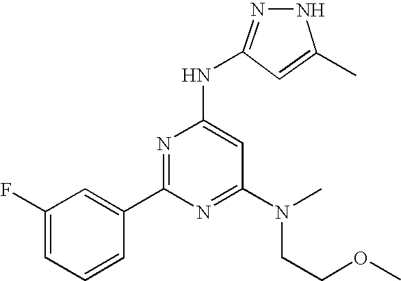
C1(F)=CC=CC(C2=NC(NC3=NNC(C)=C3)=CC(N(C)CCOC)=N2)=C1
